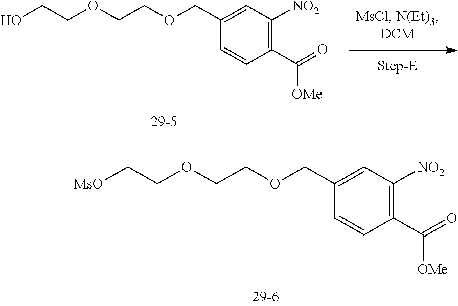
C1(COCCOCC[MsO])=CC([NO2])=C(C([OMe])=O)C=C1.C1(COCCOCCO)=CC([NO2])=C(C([OMe])=O)C=C1
